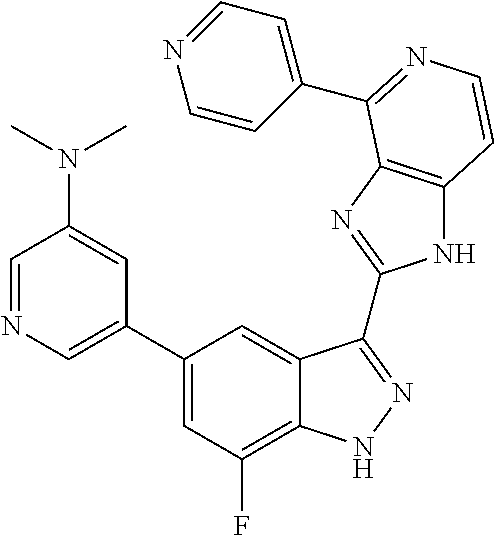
C1(C2=CN=CC(N(C)C)=C2)=CC(F)=C2C(=C1)C(C1=NC3=C(N1)C=CN=C3C1=CC=NC=C1)=NN2
